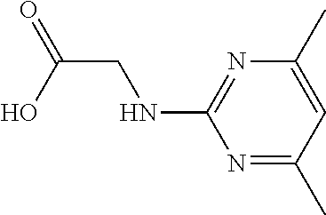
C1(NCC(O)=O)=NC(C)=CC(C)=N1
